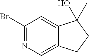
C1(Br)=NC=C2C(=C1)C(C)(O)CC2
